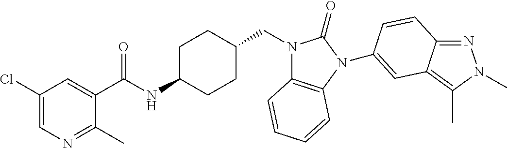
C1(Cl)=CN=C(C)C(C(NC2CCC(CN3C4=C(N(C5=CC6=C(C)N(C)N=C6C=C5)C3=O)C=CC=C4)CC2)=O)=C1
